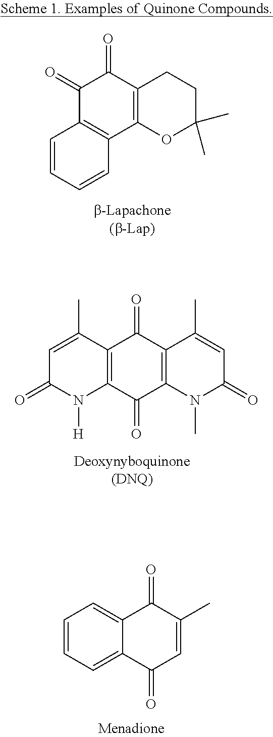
C1(=O)C2=C(C3=C(C1=O)CCC(C)(C)O3)C=CC=C2.C12=C(C(=O)C3=C(C1=O)C(C)=CC(=O)N3C)N([H])C(=O)C=C2C.C12=CC=CC=C1C(=O)C=C(C)C2=O
